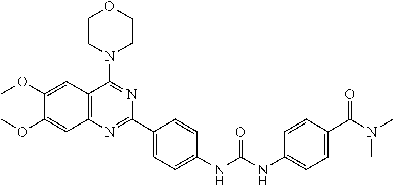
C1(OC)=CC2=C(C=C1OC)N=C(C1=CC=C(NC(NC3=CC=C(C(N(C)C)=O)C=C3)=O)C=C1)N=C2N1CCOCC1
